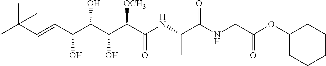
CC(C=CC(C(C(C(C(NC(C(NCC(OC1CCCCC1)=O)=O)C)=O)[OCH3])O)O)O)(C)C
